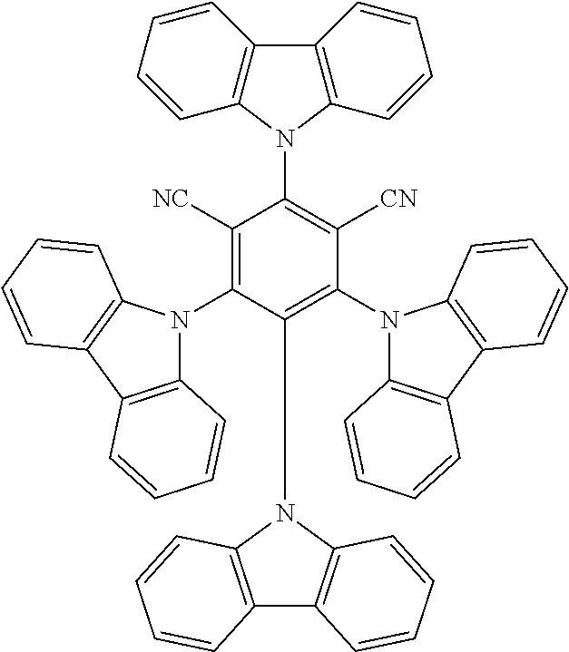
C1=CC2=C(C=C1)N(C1=C([CN])C(N3C4=C(C5=C3C=CC=C5)C=CC=C4)=C(N3C4=C(C5=C3C=CC=C5)C=CC=C4)C(N3C4=C(C5=C3C=CC=C5)C=CC=C4)=C1[NC])C1=C2C=CC=C1
